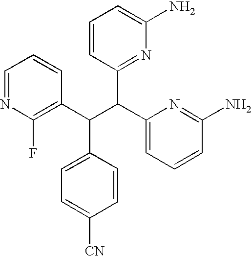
C1=NC(F)=C(C(C(C2=CC=CC(N)=N2)C2=NC(N)=CC=C2)C2=CC=C([CN])C=C2)C=C1
